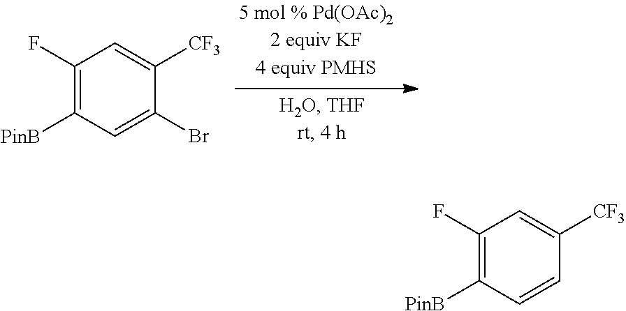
C1(F)=C([PinB])C=C(Br)C([CF3])=C1.C1(F)=C([PinB])C=CC([CF3])=C1
